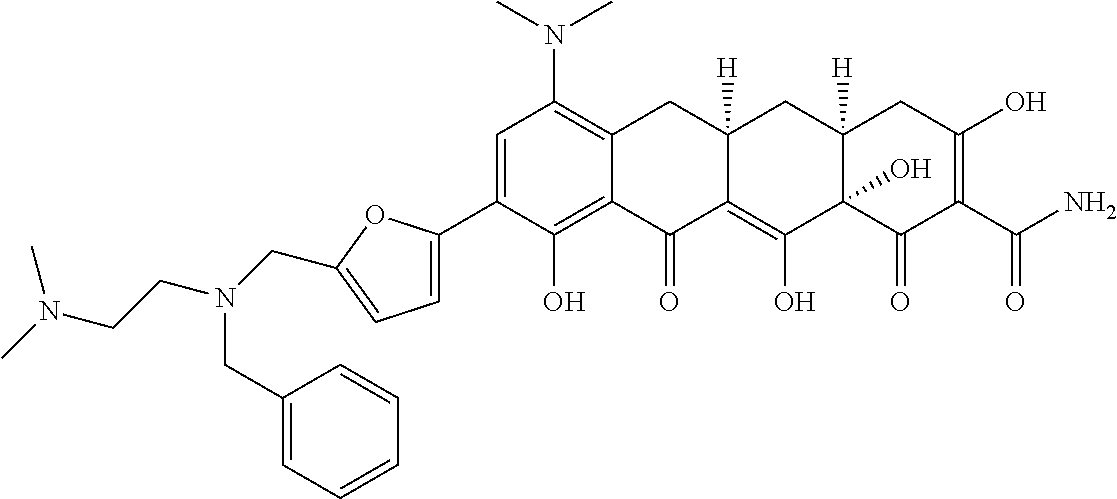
C1=C(C2=CC=C(CN(CCN(C)C)CC3=CC=CC=C3)O2)C(O)=C2C(=C1N(C)C)CC1([H])C(=C(O)C3(O)C([H])(C1)CC(O)=C(C(N)=O)C3=O)C2=O
